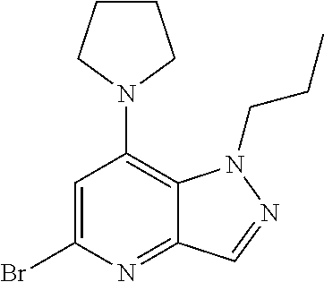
C1=C(Br)N=C2C(=C1N1CCCC1)N(CCC)N=C2
